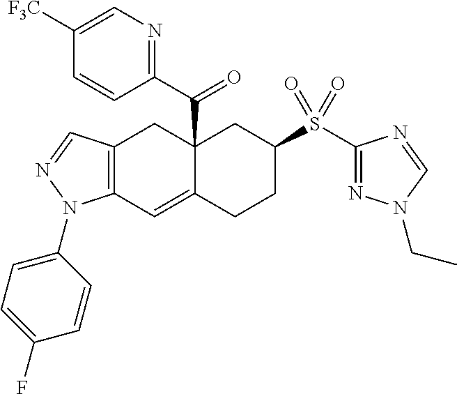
C12(C(C3=NC=C([F3C])C=C3)=O)C(=CC3=C(C1)C=NN3C1=CC=C(F)C=C1)CCC(S(C1=NN(CC)C=N1)(=O)=O)C2
